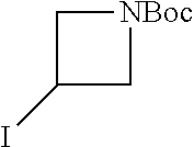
C1(I)C[NBoc]C1
